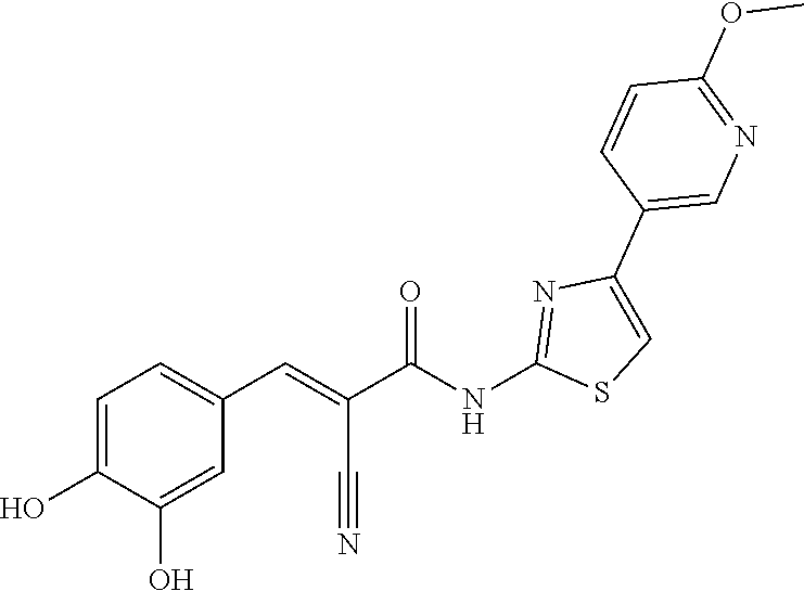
C1=C(O)C(O)=CC(C=C(C#N)C(NC2=NC(C3=CN=C(OC)C=C3)=CS2)=O)=C1
